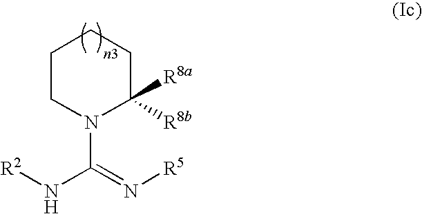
C1CCCC([R8b])([R8a])N1C(=N[R5])N[R2]
